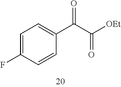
C1=C(F)C=CC(C(C([OEt])=O)=O)=C1
